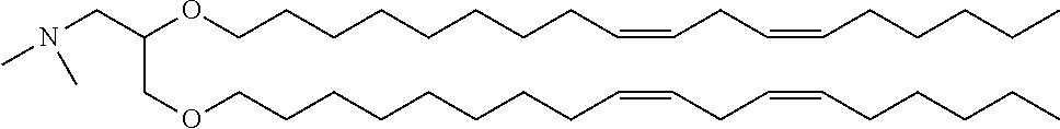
C(CN(C)C)(OCCCCCCCCC=CCC=CCCCCC)COCCCCCCCCC=CCC=CCCCCC
